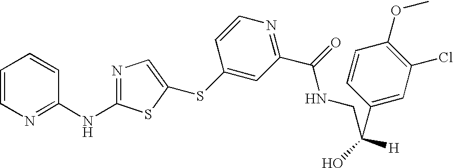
C1=CN=C(NC2=NC=C(SC3=CC(C(=O)NCC(C4=CC(Cl)=C(OC)C=C4)(O)[H])=NC=C3)S2)C=C1
